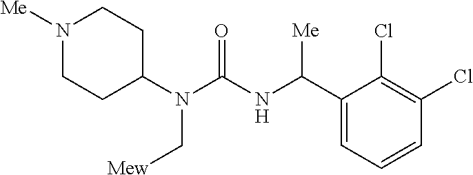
N1([Me])CCC(N(C(NC(C2=CC=CC(Cl)=C2Cl)[Me])=O)C[Mew])CC1
